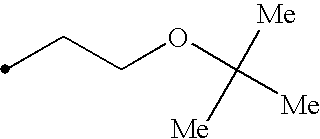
C(COC([Me])([Me])[Me])C
